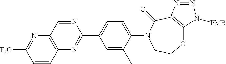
O1C2=C(C(=O)N(C3=CC=C(C4=NC5=C(N=C([F3C])C=C5)C=N4)C=C3C)CC1)N=NN2[PMB]
